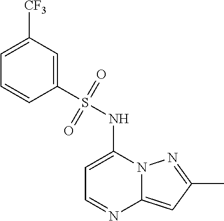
C1=C(NS(C2=CC([CF3])=CC=C2)(=O)=O)N2C(=CC(C)=N2)N=C1
